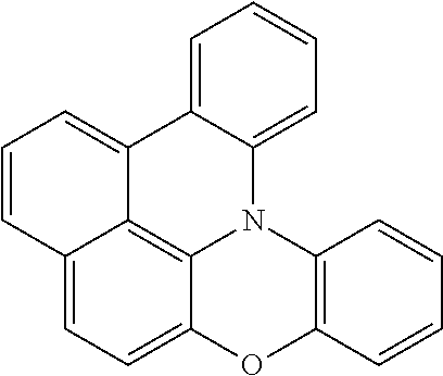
C12=CC=C3C4=C1C(=CC=C2)C1=CC=CC=C1N4C1=C(O3)C=CC=C1
